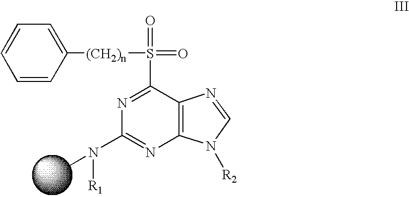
C1=CC([(CH2)n]S(C2=NC(N(C)[R1])=NC3=C2N=CN3[R2])(=O)=O)=CC=C1
